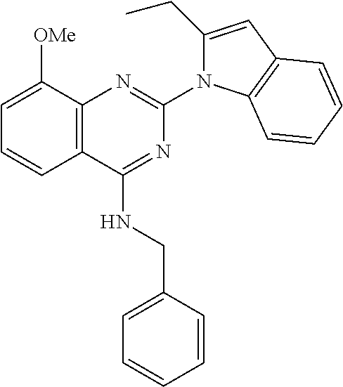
C12=C(C(NCC3=CC=CC=C3)=NC(N3C(CC)=CC4=C3C=CC=C4)=N1)C=CC=C2[OMe]
